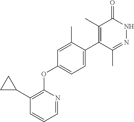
C1(C2CC2)=C(OC2=CC=C(C3=C(C)C(=O)NN=C3C)C(C)=C2)N=CC=C1
